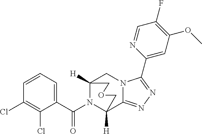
C12([H])N(C(C3=CC=CC(Cl)=C3Cl)=O)C([H])(C3=NN=C(C4=CC(OC)=C(F)C=N4)N3C1)COC2
